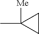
C1CC1(C)[Me]
